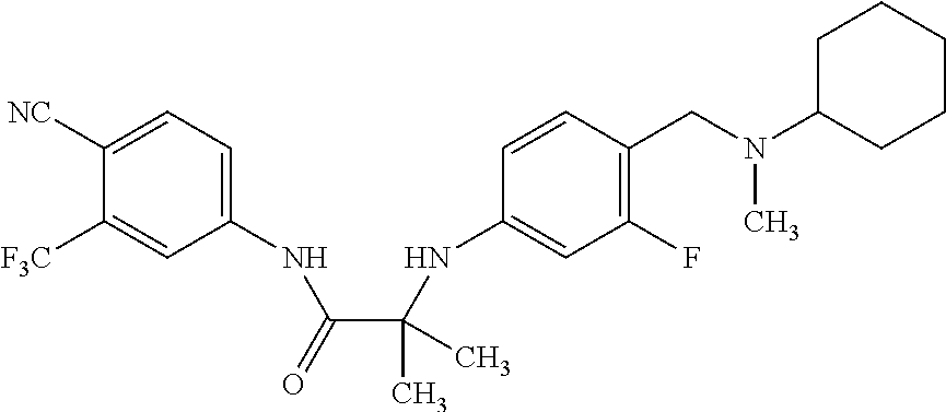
C1([NC])=CC=C(NC(C(NC2=CC(F)=C(CN(C3CCCCC3)C)C=C2)(C)C)=O)C=C1[F3C]
